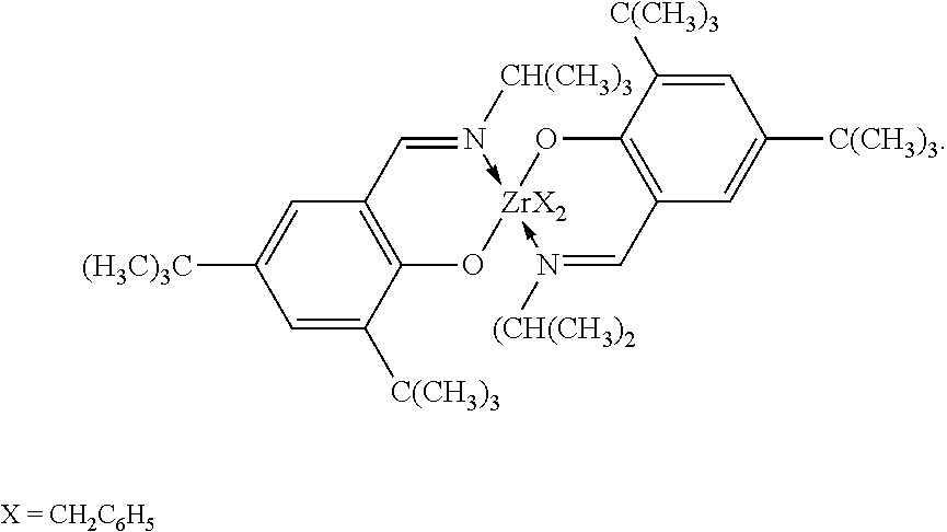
C1=C([C(CH3)3])C2=C(C=C1[(H3C)3C])C=N([CH(CH3)3])->[ZrX2]1(-N([(CH(CH3)2])=CC3=C(O1)C([C(CH3)3])=CC([C(CH3)3])=C3)O2
